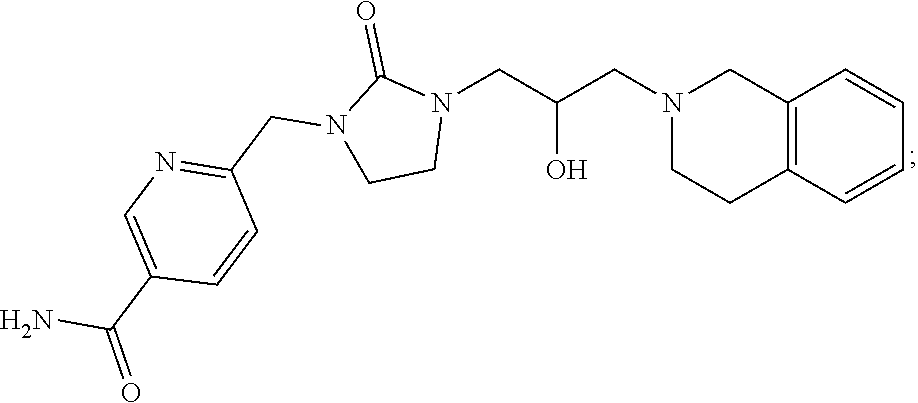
C12=C(C=CC=C1)CCN(CC(CN1C(=O)N(CC3=NC=C(C(N)=O)C=C3)CC1)O)C2
